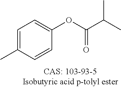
C1=C(C)C=CC(OC(C(C)C)=O)=C1
